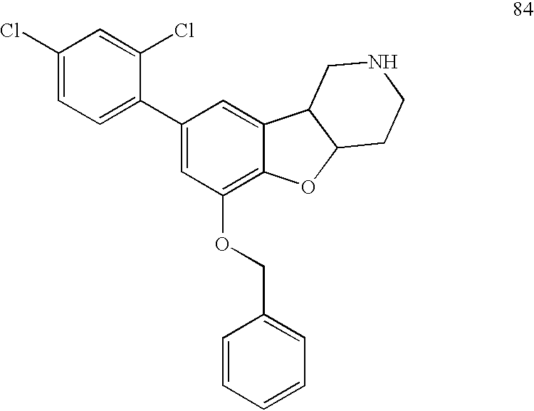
C1(Cl)=CC=C(C2=CC(OCC3=CC=CC=C3)=C3C(=C2)C2C(O3)CCNC2)C(Cl)=C1
